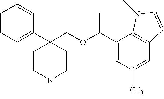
C1=CC=C(C2(COC(C3=CC([CF3])=CC4=C3N(C)C=C4)C)CCN(C)CC2)C=C1
